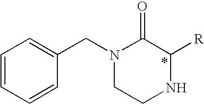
C1=CC=CC(CN2CCNC([R])C2=O)=C1
